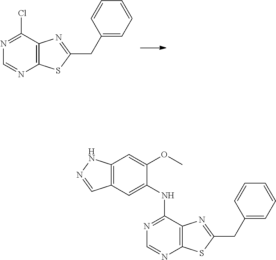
C12=C(C(Cl)=NC=N1)N=C(CC1=CC=CC=C1)S2.C12=C(C(NC3=CC4=C(C=C3OC)NN=C4)=NC=N1)N=C(CC1=CC=CC=C1)S2
